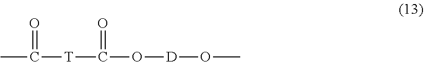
CC(=O)[T]C(=O)O[D]OC
